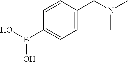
C1=CC(CN(C)C)=CC=C1B(O)O
